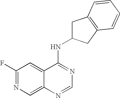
C1(F)=NC=C2C(=C1)C(NC1CC3=C(C1)C=CC=C3)=NC=N2
